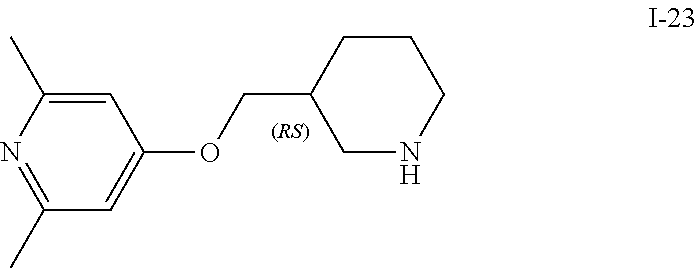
N1=C(C)C=C(OCC2CNCCC2)C=C1C
